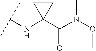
C(NC1(C(N(OC)C)=O)CC1)(C)C
